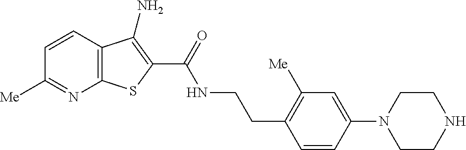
C1=CC2=C(N=C1[Me])SC(C(=O)NCCC1=C([Me])C=C(N3CCNCC3)C=C1)=C2N
